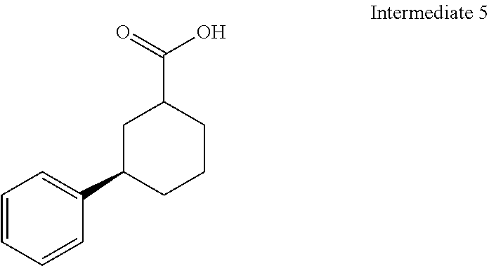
C1C(C2=CC=CC=C2)CCCC1C(=O)O
